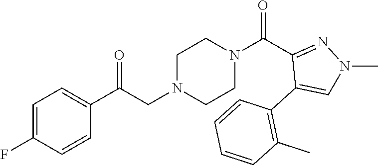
C1=C(F)C=CC(C(CN2CCN(C(C3=NN(C)C=C3C3=C(C)C=CC=C3)=O)CC2)=O)=C1
